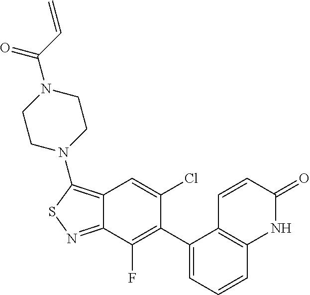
C1(C2=C(F)C3=NSC(N4CCN(C(=O)C=C)CC4)=C3C=C2Cl)=CC=CC2=C1C=CC(=O)N2
